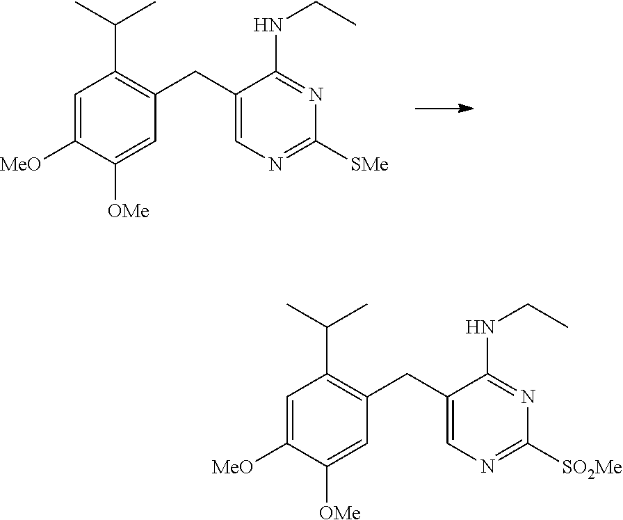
C1=C([MeO])C([OMe])=CC(CC2=CN=C([SMe])N=C2NCC)=C1C(C)C.C1=C([MeO])C([OMe])=CC(CC2=CN=C([SO2Me])N=C2NCC)=C1C(C)C
